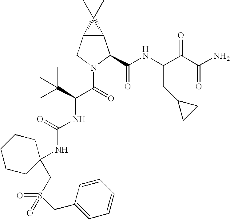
C12C(CN(C(C(NC(=O)NC3(CS(=O)(=O)CC4=CC=CC=C4)CCCCC3)C(C)(C)C)=O)C1C(NC(C(C(N)=O)=O)CC1CC1)=O)C2(C)C
